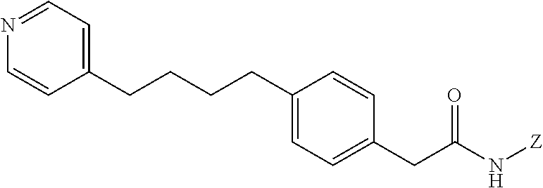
N1=CC=C(CCCCC2=CC=C(CC(N[Z])=O)C=C2)C=C1
